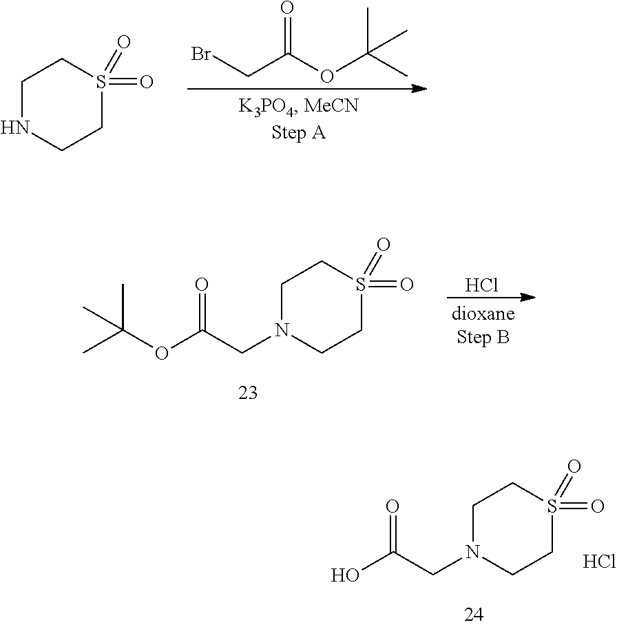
C1NCCS(=O)(=O)C1.BrCC(OC(C)(C)C)=O.C1N(CC(OC(C)(C)C)=O)CCS(=O)(=O)C1.Cl.C1N(CC(O)=O)CCS(=O)(=O)C1.Cl
